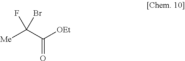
FC(C([OEt])=O)([Me])Br
